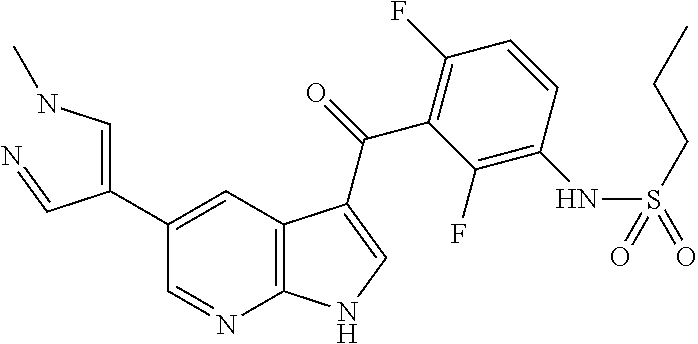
C(=CNC)(C=N)C1=CC2=C(N=C1)NC=C2C(=O)C1=C(F)C=CC(NS(CCC)(=O)=O)=C1F
